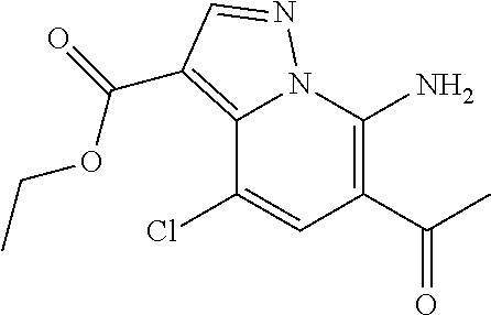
C12=C(C(=O)OCC)C=NN1C(N)=C(C(C)=O)C=C2Cl
